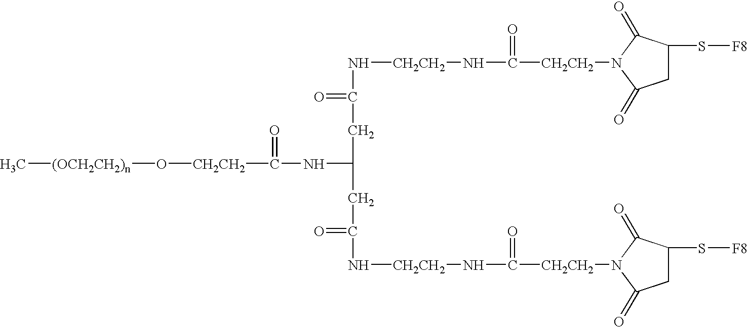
[(OCH2CH2)n](C)O[CH2CH2]C(NC(CC(N[CH2CH2]NC([CH2CH2]N1C(=O)C(S[F8])CC1=O)=O)=O)CC(=O)N[CH2CH2]NC([CH2CH2]N1C(=O)C(S[F8])CC1=O)=O)=O
